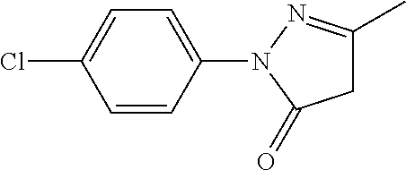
C1=C(N2C(=O)CC(C)=N2)C=CC(Cl)=C1
